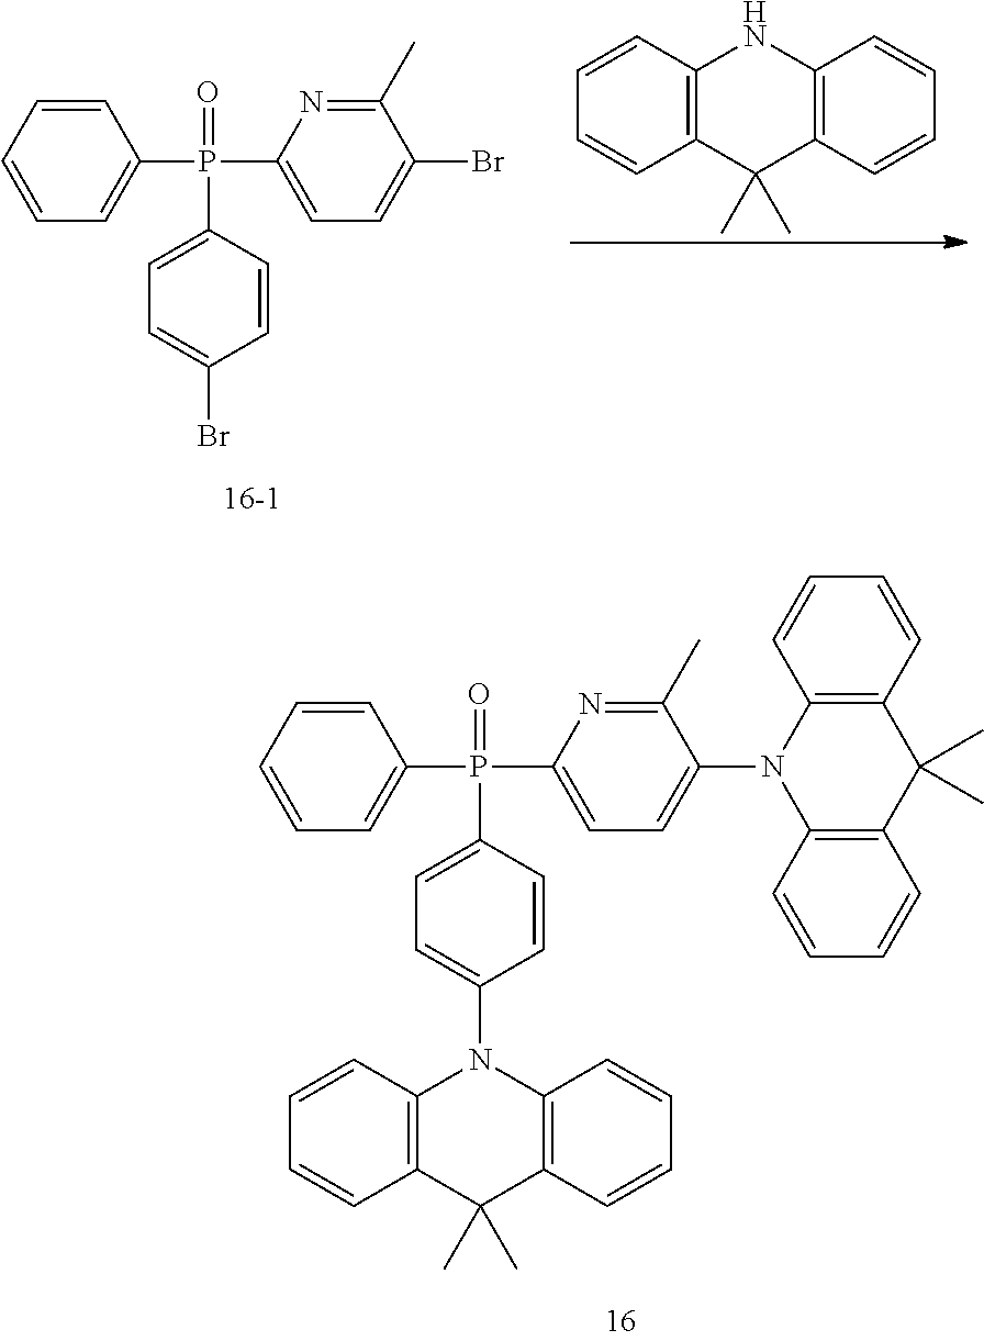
C1(C)=NC(P(C2=CC=CC=C2)(C2=CC=C(Br)C=C2)=O)=CC=C1Br.C12=C(C=CC=C1)NC1=C(C2(C)C)C=CC=C1.C1(C)=NC(P(C2=CC=CC=C2)(C2=CC=C(N3C4=C(C(C)(C)C5=C3C=CC=C5)C=CC=C4)C=C2)=O)=CC=C1N1C2=C(C(C)(C)C3=C1C=CC=C3)C=CC=C2
